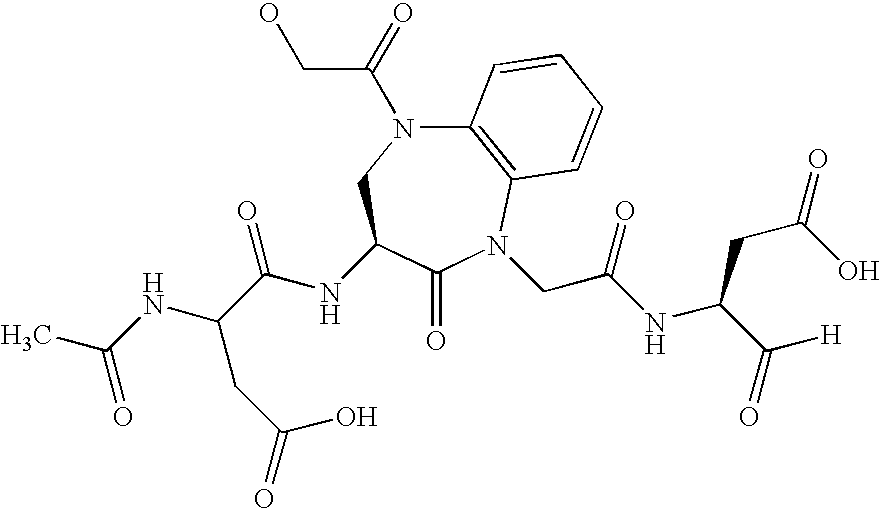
C12=C(N(CC(NC(C(=O)[H])CC(=O)O)=O)C(=O)C(NC(C(NC(C)=O)CC(=O)O)=O)CN1C(CO)=O)C=CC=C2
